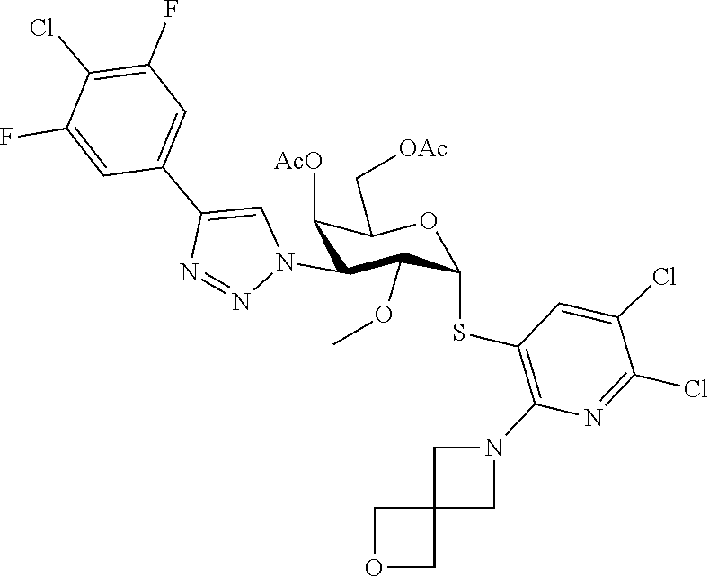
C1(F)=CC(C2=CN(C3C(OC)C(SC4=C(N5CC6(C5)COC6)N=C(Cl)C(Cl)=C4)OC(C[OAc])C3[AcO])N=N2)=CC(F)=C1Cl
